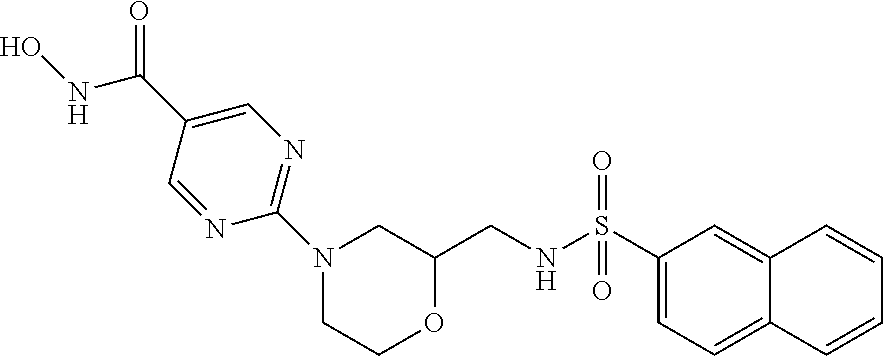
C1(C(=O)NO)=CN=C(N2CCOC(CNS(C3=CC=C4C(=C3)C=CC=C4)(=O)=O)C2)N=C1
